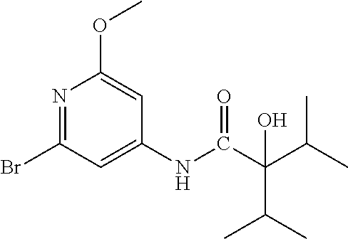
N1=C(Br)C=C(NC(C(C(C)C)(C(C)C)O)=O)C=C1OC
